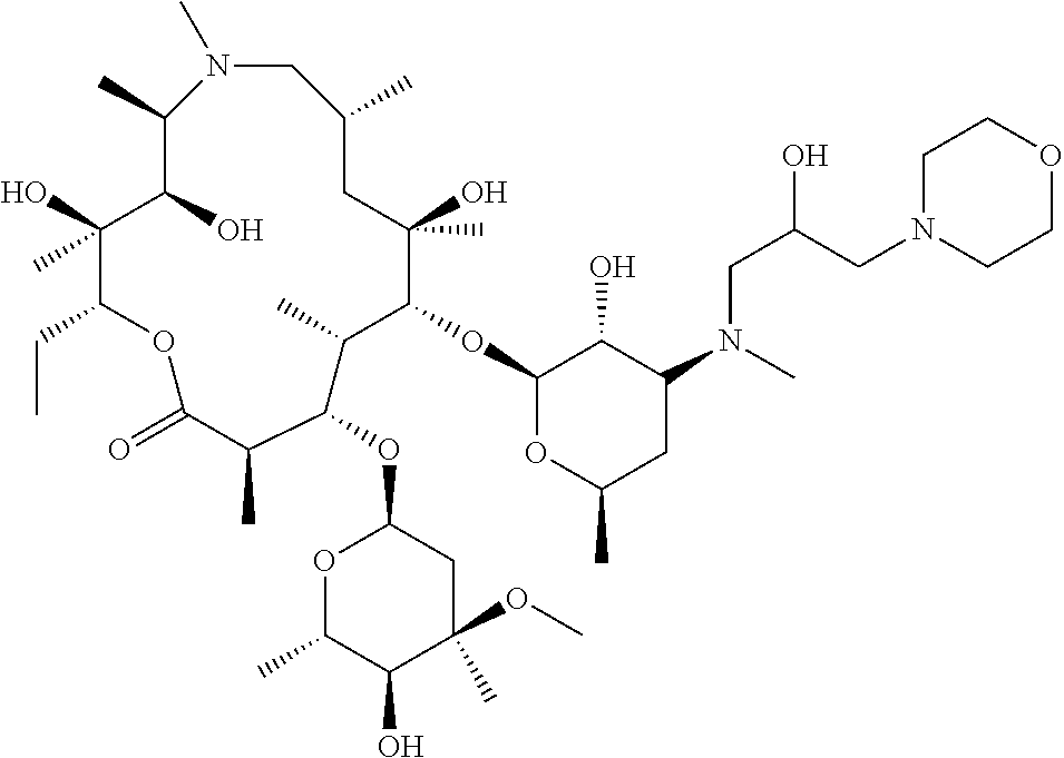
N1(C)CC(C)CC(O)(C)C(OC2OC(C)CC(N(CC(CN3CCOCC3)O)C)C2O)C(C)C(OC2OC(C)C(O)C(C)(OC)C2)C(C)C(=O)OC(CC)C(O)(C)C(O)C1C
